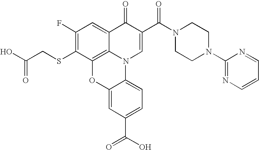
C1(F)=C(SCC(O)=O)C2=C3C(=C1)C(=O)C(C(=O)N1CCN(C4=NC=CC=N4)CC1)=CN3C1=CC=C(C(O)=O)C=C1O2
